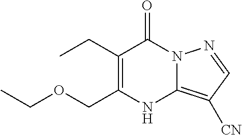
CCC1=C(COCC)NC2=C([CN])C=NN2C1=O
